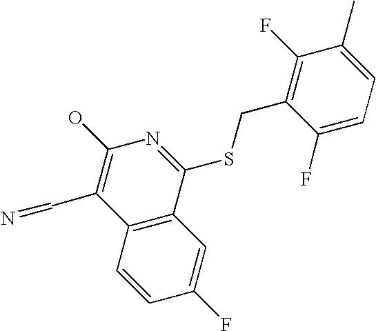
C12=C(C(SCC3=C(F)C(C)=CC=C3F)=NC(O)=C1C=N)C=C(F)C=C2
